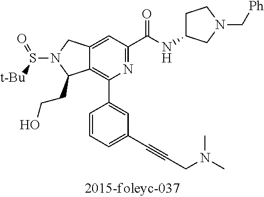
N1=C(C(=O)NC2CCN(C[Ph])C2)C=C2C(=C1C1=CC(C#CCN(C)C)=CC=C1)C(CCO)N(S([t-Bu])=O)C2
